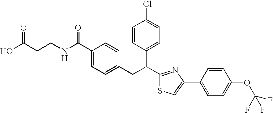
OC(CCNC(C1=CC=C(CC(C2=NC(C3=CC=C(OC(F)(F)F)C=C3)=CS2)C2=CC=C(Cl)C=C2)C=C1)=O)=O
